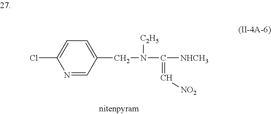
C1=C(Cl)N=CC(CN(C([NHCH3])=C[NO2])[C2H5])=C1
